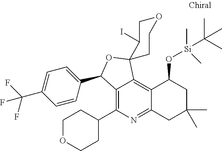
C12=C(C3CCOCC3)N=C3C(=C1C1(OC2C2=CC=C(C(F)(F)F)C=C2)C(I)COCC1)C(O[Si](C(C)(C)C)(C)C)CC(C)(C)C3
